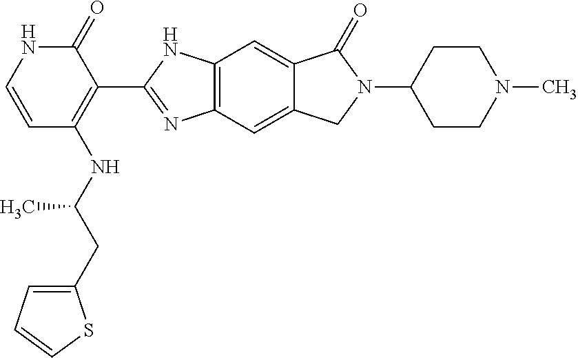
C12=C(C=C3C(=C1)C(=O)N(C1CCN(C)CC1)C3)N=C(C1=C(NC(CC3=CC=CS3)C)C=CNC1=O)N2
